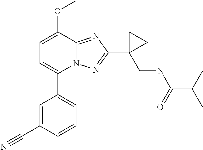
C1=C(OC)C2=NC(C3(CNC(C(C)C)=O)CC3)=NN2C(C2=CC=CC(C#N)=C2)=C1
